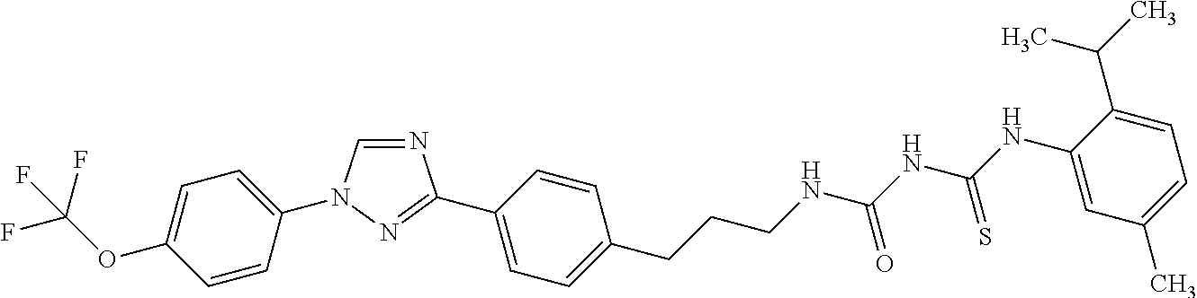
N1=CN(C2=CC=C(OC(F)(F)F)C=C2)N=C1C1=CC=C(CCCNC(NC(NC2=CC(C)=CC=C2C(C)C)=S)=O)C=C1
